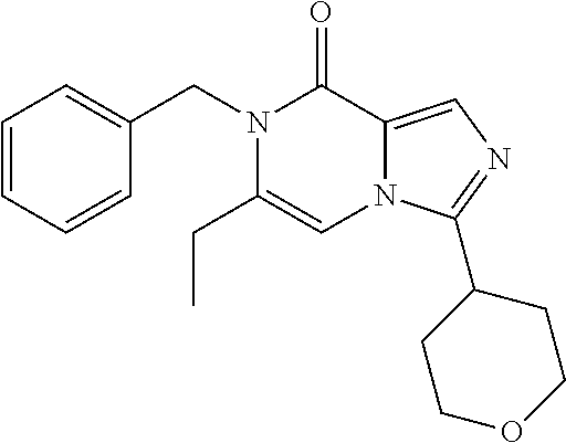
C1=CC=CC(CN2C(CC)=CN3C(=CN=C3C3CCOCC3)C2=O)=C1
